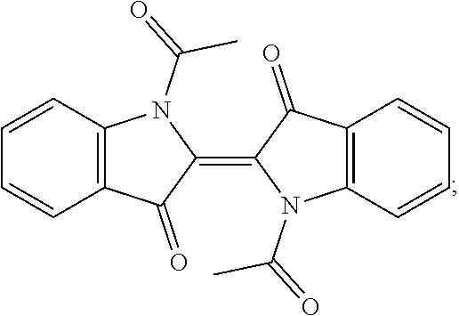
C1=CC2=C(C=C1)C(=O)C(=C1N(C(=O)C)C3=C(C1=O)C=CC=C3)N2C(=O)C
